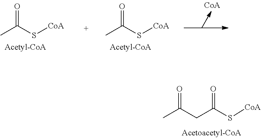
CC(S[CoA])=O.CC(S[CoA])=O.C(C(S[CoA])=O)C(C)=O
